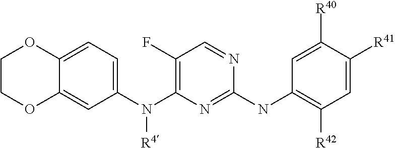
C12=CC(N(C3=C(F)C=NC(NC4=C([R42])C=C([R41])C([R40])=C4)=N3)[R4])=CC=C1OCCO2
